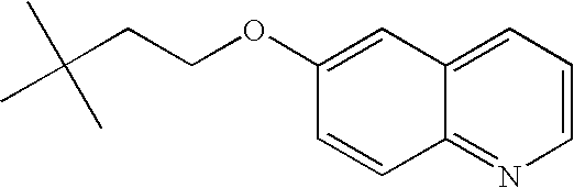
C1=C(OCCC(C)(C)C)C=CC2=NC=CC=C12
